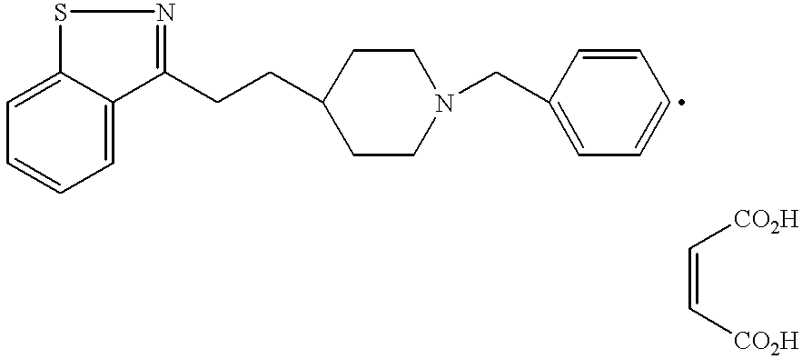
C1=CC=C2C(=C1)SN=C2CCC1CCN(CC2=CC=CC=C2)CC1.C(=C[CO2H])[CO2H]
